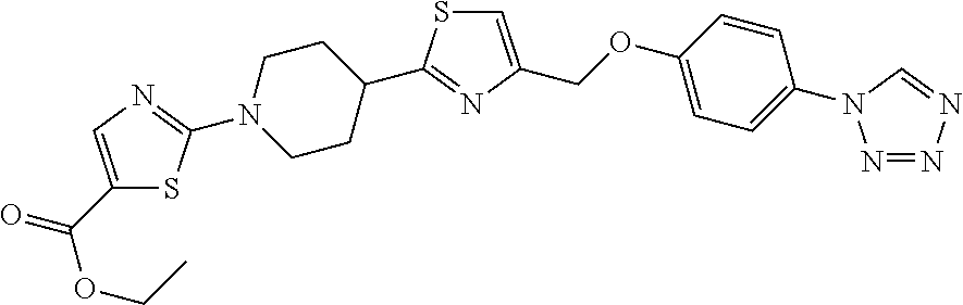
S1C(N2CCC(C3=NC(COC4=CC=C(N5N=NN=C5)C=C4)=CS3)CC2)=NC=C1C(OCC)=O
